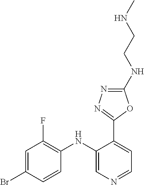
C1=C(Br)C=CC(NC2=CN=CC=C2C2=NN=C(NCCNC)O2)=C1F
